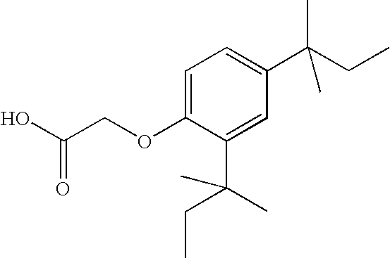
OC(COC1=CC=C(C(CC)(C)C)C=C1C(C)(CC)C)=O
